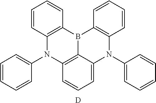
C1=CC=CC(N2C3=C(B4C5=C2C=CC=C5N(C2=CC=CC=C2)C2=C4C=CC=C2)C=CC=C3)=C1.[D]
